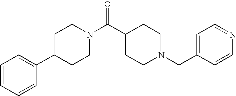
C1(C2CCN(C(C3CCN(CC4=CC=NC=C4)CC3)=O)CC2)=CC=CC=C1
